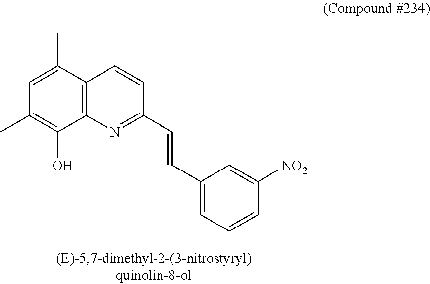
C12=C(C(C)=CC(C)=C1O)C=CC(C=CC1=CC=CC([NO2])=C1)=N2
